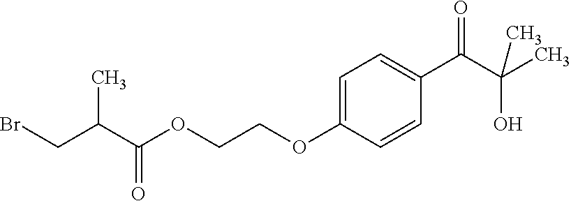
C1=C(OCCOC(C(CBr)C)=O)C=CC(C(C(C)(O)C)=O)=C1
